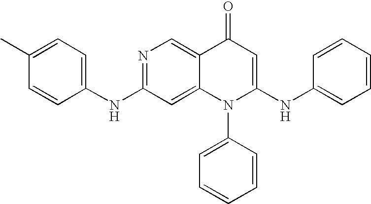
N(C1=NC=C2C(=C1)N(C1=CC=CC=C1)C(NC1=CC=CC=C1)=CC2=O)C1=CC=C(C)C=C1
